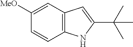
C1([MeO])=CC2=C(C=C1)NC(C(C)(C)C)=C2
